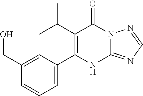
C12=NC=NN1C(=O)C(C(C)C)=C(C1=CC=CC(CO)=C1)N2
